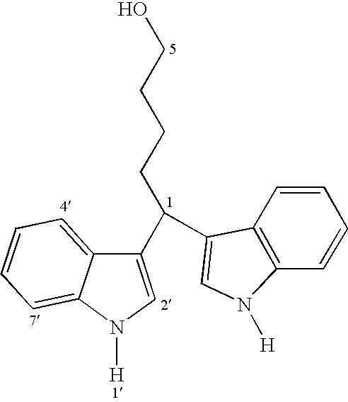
C1(C(CCCCO)C2=CN([H])C3=C2C=CC=C3)=CN([H])C2=CC=CC=C12
